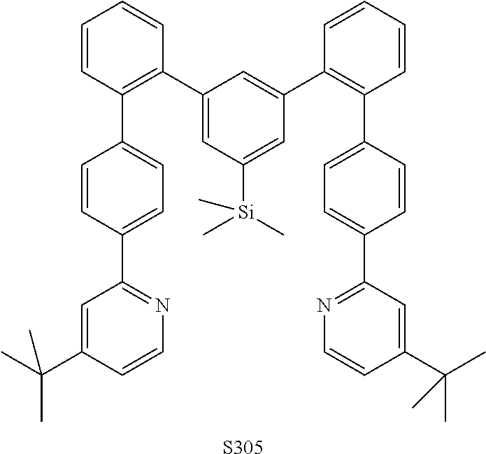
C1=C(C(C)(C)C)C=CN=C1C1=CC=C(C2=C(C3=CC([Si](C)(C)C)=CC(C4=C(C5=CC=C(C6=NC=CC(C(C)(C)C)=C6)C=C5)C=CC=C4)=C3)C=CC=C2)C=C1.[S305]
